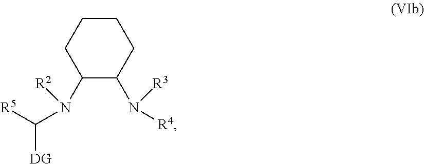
[R5]C(N(C1C(N([R4])[R3])CCCC1)[R2])[DG]
